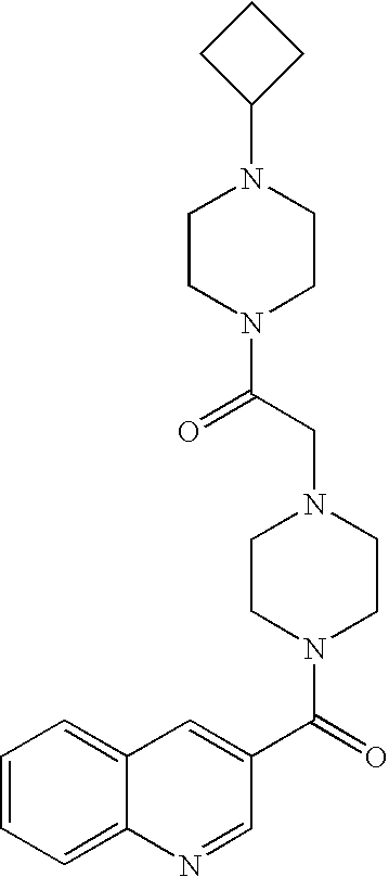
C1=CC=C2C(=C1)C=C(C(=O)N1CCN(CC(N3CCN(C4CCC4)CC3)=O)CC1)C=N2
